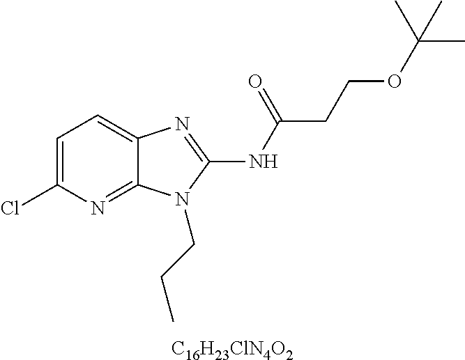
[C16H23ClN4O2].C1=C(Cl)N=C2C(=C1)N=C(NC(CCOC(C)(C)C)=O)N2CCC
